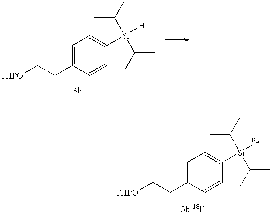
C1=C(CC[THPO])C=CC([Si](C(C)C)(C(C)C)[H])=C1.C1=C(CC[THPO])C=CC([Si](C(C)C)(C(C)C)[18F])=C1
